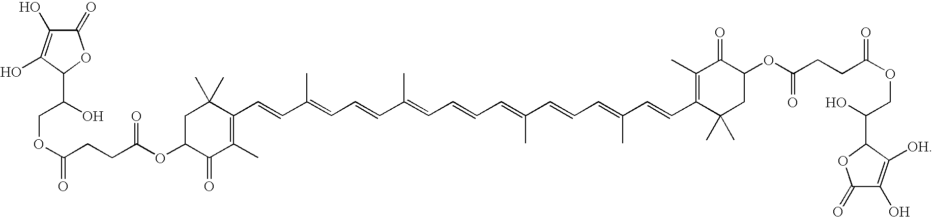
C(C(OC1C(=O)C(C)=C(C=CC(=CC=CC(=CC=CC=C(C=CC=C(C=CC2=C(C)C(=O)C(OC(=O)CCC(OCC(O)C3OC(=O)C(O)=C3[OH])=O)CC2(C)C)C)C)C)C)C(C)(C)C1)=O)CC(OCC(C1OC(=O)C(O)=C1O)O)=O
